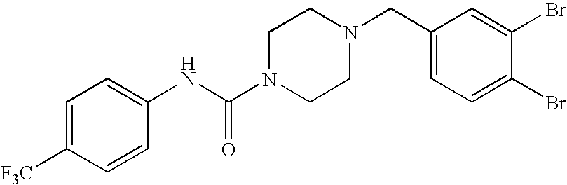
C1=C([F3C])C=CC(NC(N2CCN(CC3=CC=C(Br)C(Br)=C3)CC2)=O)=C1
